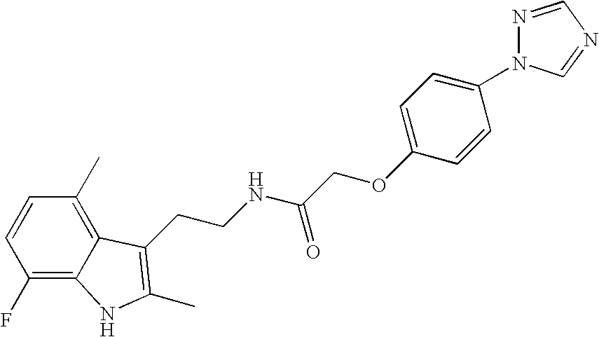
C1(F)=C2C(=C(C)C=C1)C(CCNC(COC1=CC=C(N3N=CN=C3)C=C1)=O)=C(C)N2
